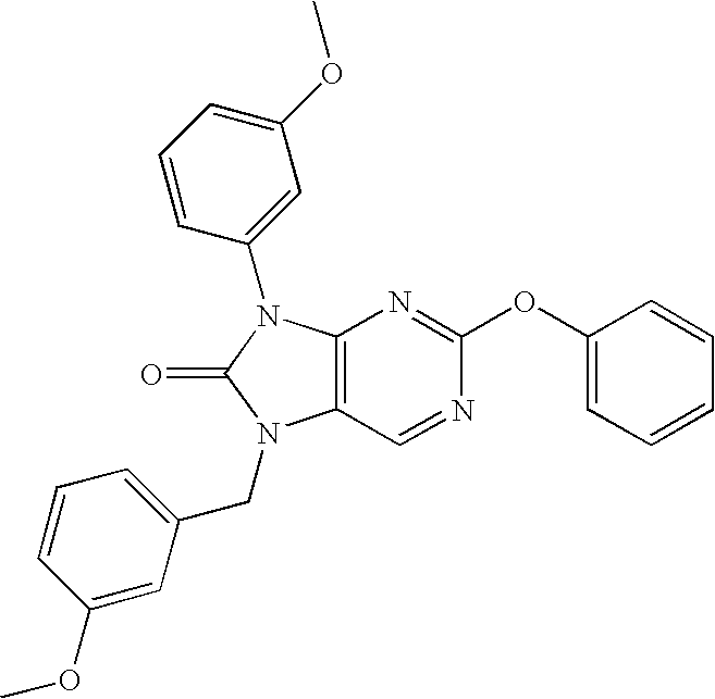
C12=C(C=NC(OC3=CC=CC=C3)=N1)N(CC1=CC=CC(OC)=C1)C(=O)N2C1=CC(OC)=CC=C1
